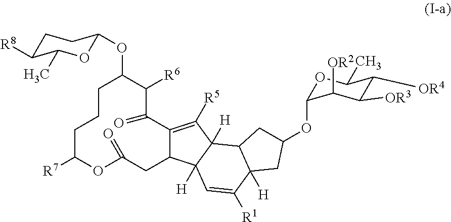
C12=C([R5])C3([H])C([H])(C1CC(=O)OC([R7])CCCC(OC1OC(C)C([R8])CC1)C([R6])C2=O)C=C([R1])C1([H])C3CC(OC2OC(C)C([OR4])C([OR3])C2[OR2])C1
